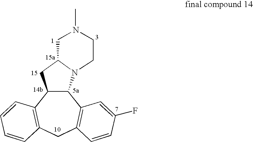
C12C(N3C(C1)CN(C)CC3)C1=C(CC3=C2C=CC=C3)C=CC(F)=C1
